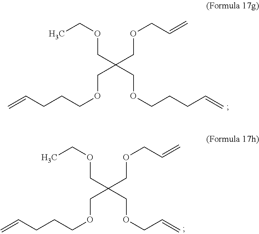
CCOCC(COCC=C)(COCCCC=C)COCCCC=C.CCOCC(COCC=C)(COCCCC=C)COCC=C
